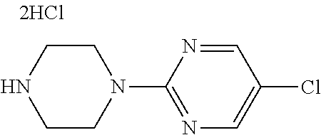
C1CN(C2=NC=C(Cl)C=N2)CCN1
